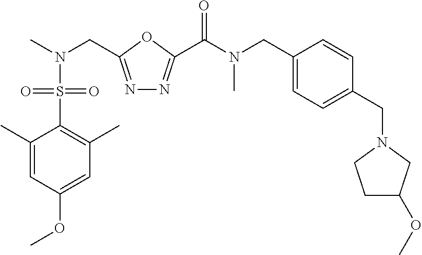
C1(C)=CC(OC)=CC(C)=C1S(N(C)CC1=NN=C(C(N(C)CC2=CC=C(CN3CCC(OC)C3)C=C2)=O)O1)(=O)=O
